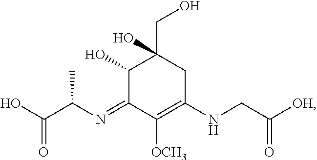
C1(O)C(=NC(C(O)=O)C)C([OCH3])=C(NCC([OH])=O)CC1(CO)O
